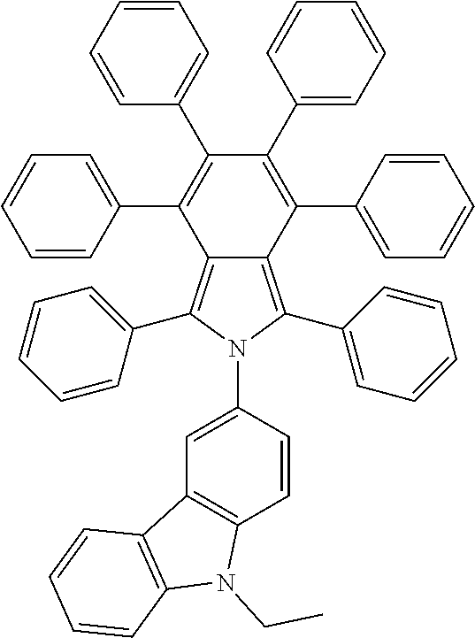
C1=CC(C2=C(C3=CC=CC=C3)C3=C(C4=CC=CC=C4)N(C4=CC5=C(C=C4)N(CC)C4=C5C=CC=C4)C(C4=CC=CC=C4)=C3C(C3=CC=CC=C3)=C2C2=CC=CC=C2)=CC=C1
